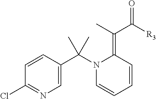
C1=CC(C(N2C=CC=CC2=C(C([R3])=O)C)(C)C)=CN=C1Cl
